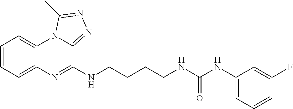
C1=CC=C2C(=C1)N1C(=NN=C1C)C(NCCCCNC(NC1=CC=CC(F)=C1)=O)=N2
